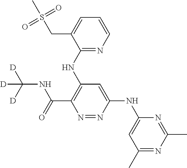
C1=CN=C(NC2=C(C(=O)NC([D])([D])[D])N=NC(NC3=CC(C)=NC(C)=N3)=C2)C(CS(=O)(=O)C)=C1
